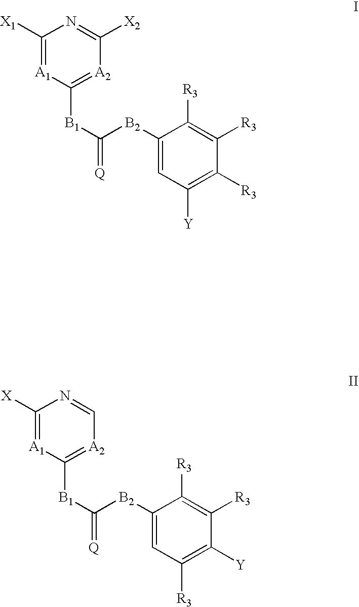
N1=C([X2])[A2]=C([B1]C(=[Q])[B2]C2=CC([Y])=C([R3])C([R3])=C2[R3])[A1]=C1[X1].N1=C[A2]=C([B1]C(=[Q])[B2]C2=CC([R3])=C([Y])C([R3])=C2[R3])[A1]=C1[X]
